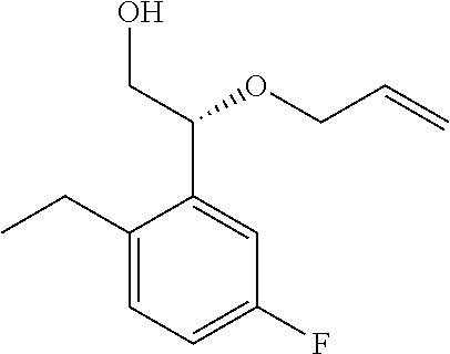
C1(CC)=CC=C(F)C=C1C(CO)OCC=C
